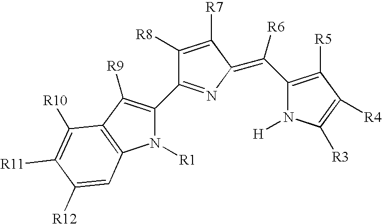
C1([R8])=C([R7])C(=C(C2=C([R5])C([R4])=C([R3])N2[H])[R6])N=C1C1=C([R9])C2=C(N1[R1])C=C([R12])C([R11])=C2[R10]
